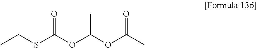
CCSC(OC(OC(C)=O)C)=O
